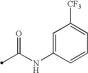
C1=C(NC(C)=O)C=CC=C1[CF3]
